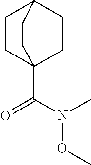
C1CC2(C(N(C)OC)=O)CCC1CC2
